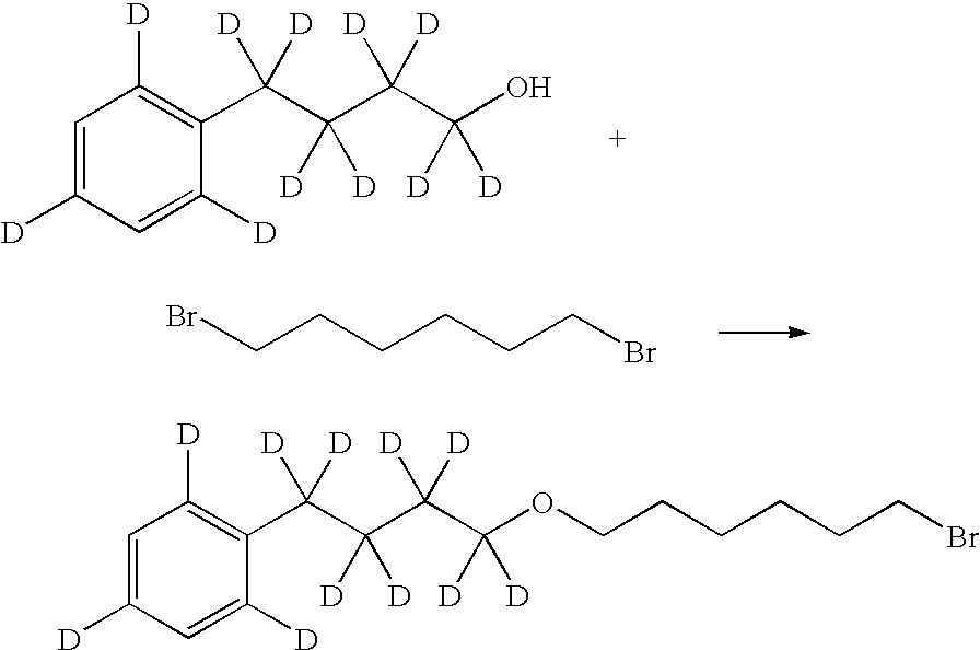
C1=C([D])C=C([D])C(C(C(C(C(O)([D])[D])([D])[D])([D])[D])([D])[D])=C1[D].BrCCCCCCBr.C1=C([D])C=C([D])C(C(C(C(C(OCCCCCCBr)([D])[D])([D])[D])([D])[D])([D])[D])=C1[D]
